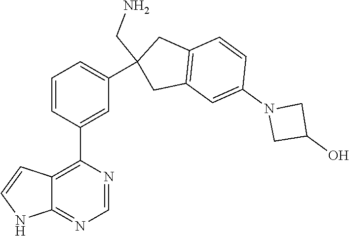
C1=CC(C2=C3C(=NC=N2)NC=C3)=CC(C2(CN)CC3=C(C2)C=CC(N2CC(O)C2)=C3)=C1
